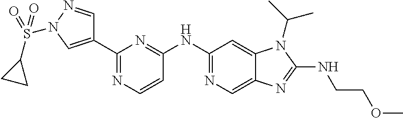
C1=NN(S(C2CC2)(=O)=O)C=C1C1=NC=CC(NC2=NC=C3C(=C2)N(C(C)C)C(NCCOC)=N3)=N1
